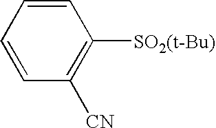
C1=CC=CC([CN])=C1[SO2(t-Bu)]
